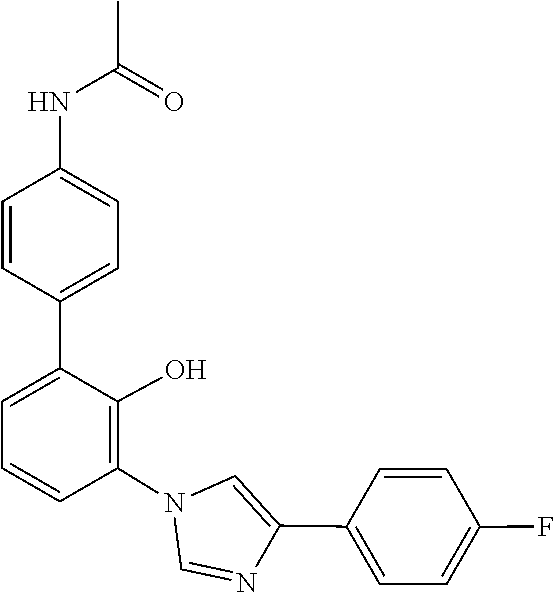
N1=CN(C2=C(O)C(C3=CC=C(NC(C)=O)C=C3)=CC=C2)C=C1C1=CC=C(F)C=C1
